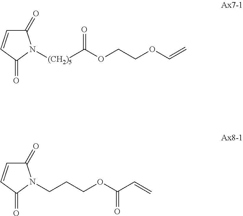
C1(=O)C=CC(=O)N1[(CH2)5]C(OCCOC=C)=O.C1(=O)C=CC(=O)N1CCCOC(C=C)=O
